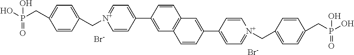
C1=CC(C[N+]2=CC=C(C3=CC4=C(C=C3)C=C(C3=CC=[N+](CC5=CC=C(CP(O)(O)=O)C=C5)C=C3)C=C4)C=C2)=CC=C1CP(O)(O)=O.[Br-].[Br-]
